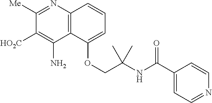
C1([Me])=NC2=C(C(N)=C1[HO2C])C(OCC(NC(C1=CC=NC=C1)=O)(C)C)=CC=C2
